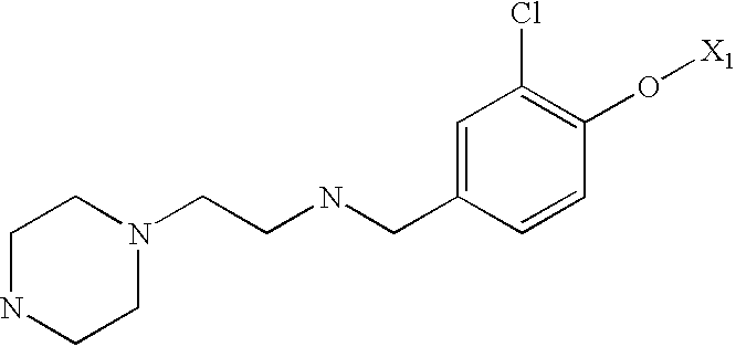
N(CCN1CCNCC1)CC1=CC(Cl)=C(O[X1])C=C1
